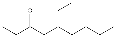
CCC(CC(CCCC)CC)=O
